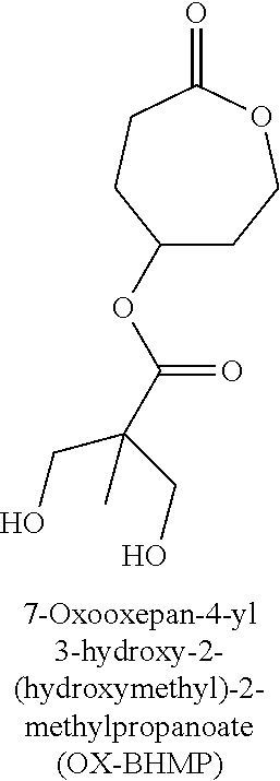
[7-Oxooxepan-4-yl3-hydroxy-2-(hydroxymethyl)-2-methylpropanoate(OX-BHMP)].C1(=O)CCC(OC(C(CO)(CO)C)=O)CCO1
